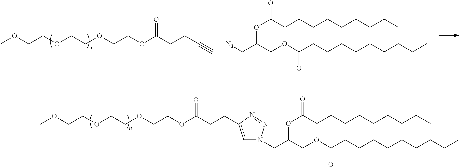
COCCOCCOCCOC(CCC1=CN(CC(COC(CCCCCCCCC)=O)OC(CCCCCCCCC)=O)N=N1)=O.COCCOCCOCCOC(CCC#C)=O.[N3]CC(COC(CCCCCCCCC)=O)OC(CCCCCCCCC)=O
